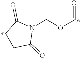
C(OCN1C(=O)CCC1=O)=O
